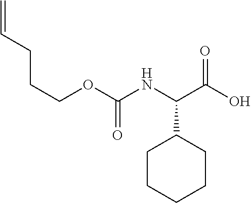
C=CCCCOC(NC(C(O)=O)C1CCCCC1)=O
